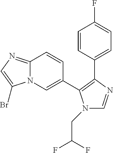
C12=NC=C(Br)N1C=C(C1=C(C3=CC=C(F)C=C3)N=CN1CC(F)F)C=C2
